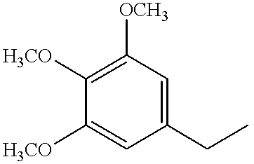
C1=C([H3CO])C([H3CO])=C([OCH3])C=C1CC
